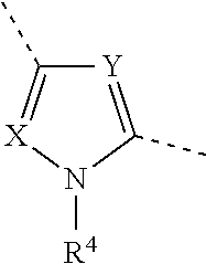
C1(C)=[X]N([R4])C(C)=[Y]1
